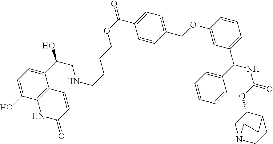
C1=C(O)C2=C(C(C(O)CNCCCCOC(=O)C3=CC=C(COC4=CC(C(C5=CC=CC=C5)NC(OC5CN6CCC5CC6)=O)=CC=C4)C=C3)=C1)C=CC(=O)N2
